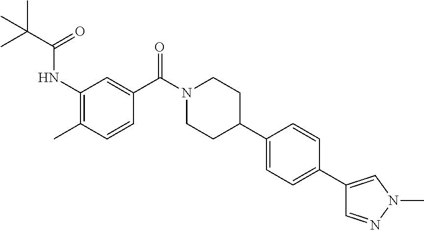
CC(C(=O)NC1=C(C)C=CC(C(N2CCC(C3=CC=C(C4=CN(C)N=C4)C=C3)CC2)=O)=C1)(C)C
